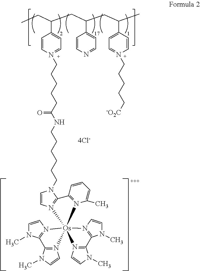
CCC(CC(C1=CC=NC=C1)CC(C1=CC=N(CCCCC[-O2C])C=C1)C)C1=CC=N(CCCCCC(=O)NCCCCCCN2C=CN3=C2C2=N(C(C)=CC=C2)[Os]324(N3=C(N(C)C=C3)C3=N2C=CN3C)N2=C(N(C)C=C2)C2=N4C=CN2C)C=C1
